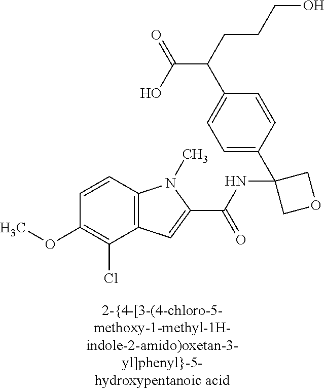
C1(OC)=C(Cl)C2=C(C=C1)N(C)C(C(NC1(C3=CC=C(C(CCCO)C(O)=O)C=C3)COC1)=O)=C2
